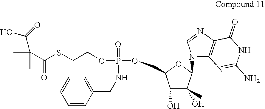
O(P(=O)(OCC1C(O)C(O)(C)C(N2C3=C(N=C2)C(=O)NC(N)=N3)O1)NCC1=CC=CC=C1)CCSC(=O)C(C)(C)C(O)=O
